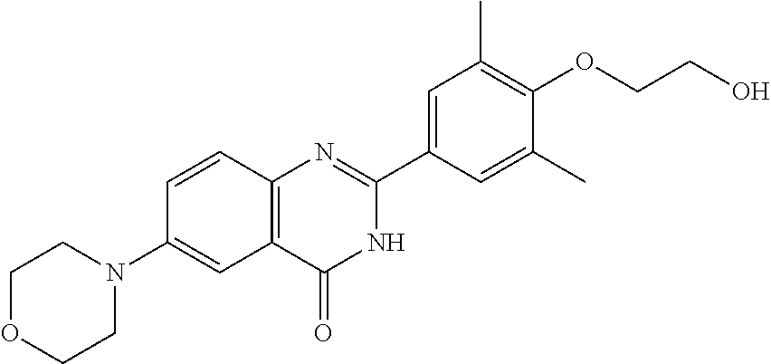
C12=C(C=CC(N3CCOCC3)=C1)N=C(C1=CC(C)=C(OCCO)C(C)=C1)NC2=O
